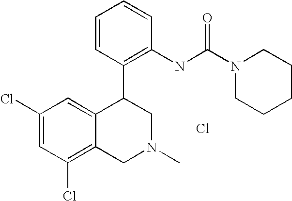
C1(Cl)=CC(Cl)=C2C(=C1)C(C1=C(NC(N3CCCCC3)=O)C=CC=C1)CN(C)C2.Cl
